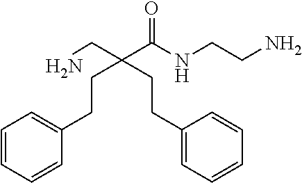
NCCNC(C(CN)(CCC1=CC=CC=C1)CCC1=CC=CC=C1)=O
